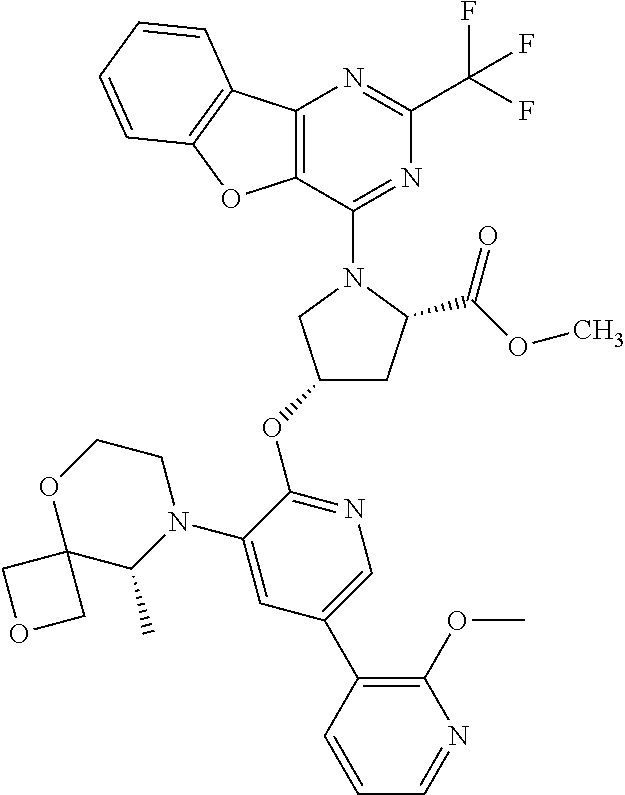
C1(OC2=NC=C(C3=C(OC)N=CC=C3)C=C2N2CCOC3(C2C)COC3)CC(C(OC)=O)N(C2=NC(C(F)(F)F)=NC3=C2OC2=C3C=CC=C2)C1
